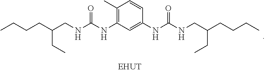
C1(C)=C(NC(NCC(CCCC)CC)=O)C=C(NC(NCC(CCCC)CC)=O)C=C1
